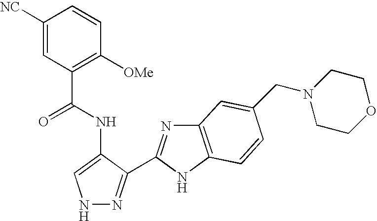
N1N=C(C2=NC3=C(N2)C=CC(CN2CCOCC2)=C3)C(NC(=O)C2=C([OMe])C=CC([NC])=C2)=C1
